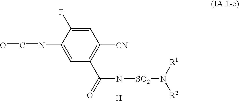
O=C=NC1=CC(C(=O)N([H])[SO2]N([R1])[R2])=C([CN])C=C1F
